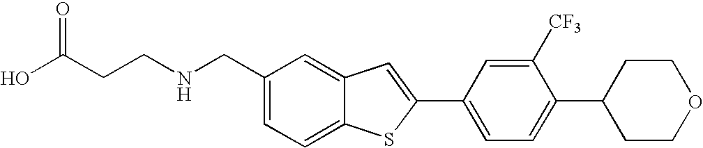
C1=C(CNCCC(O)=O)C=C2C(=C1)SC(C1=CC=C(C3CCOCC3)C([CF3])=C1)=C2
